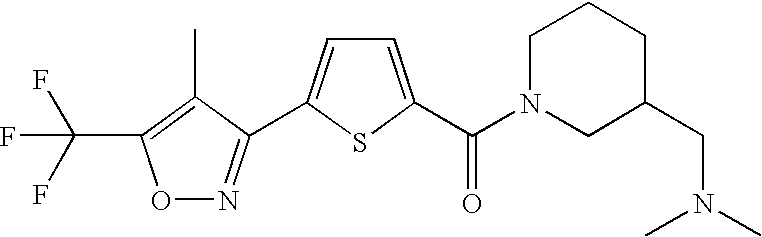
O1N=C(C2=CC=C(C(N3CC(CN(C)C)CCC3)=O)S2)C(C)=C1C(F)(F)F
